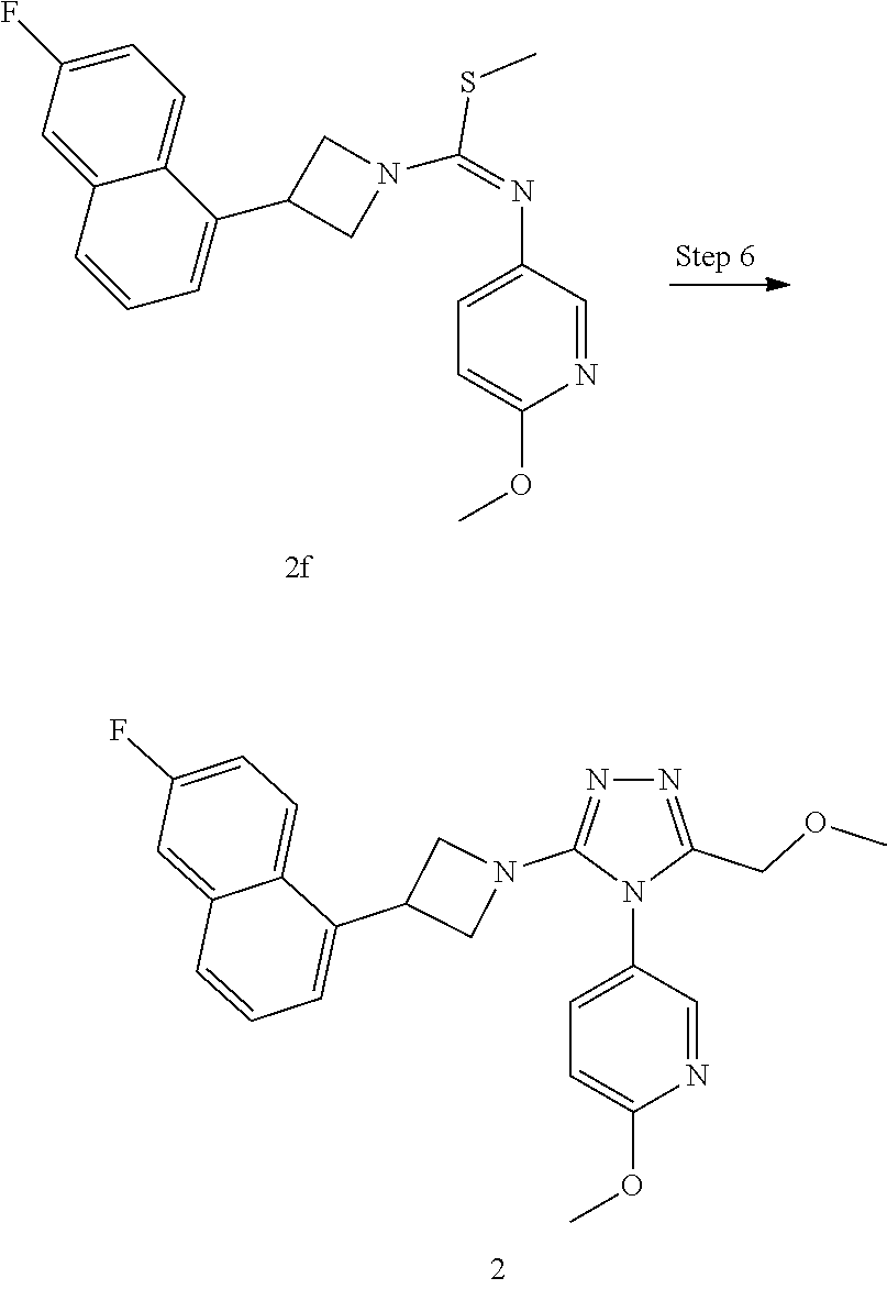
C12=CC(F)=CC=C1C(C1CN(C(=NC3=CC=C(OC)N=C3)SC)C1)=CC=C2.N1=C(N2CC(C3=CC=CC4=CC(F)=CC=C34)C2)N(C2=CC=C(OC)N=C2)C(COC)=N1
